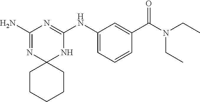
C1(N)=NC2(NC(NC3=CC=CC(C(N(CC)CC)=O)=C3)=N1)CCCCC2
